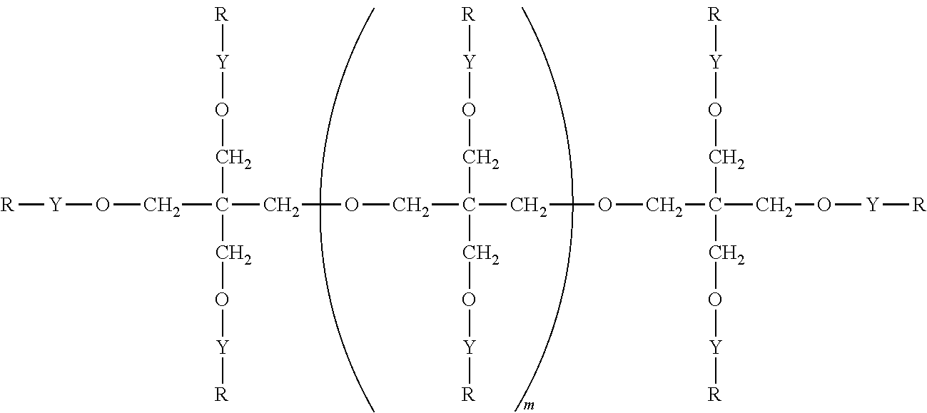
[R][Y]OCC(CO[Y][R])(COCC(COCC(CO[Y][R])(CO[Y][R])CO[Y][R])(CO[Y][R])CO[Y][R])CO[Y][R]
